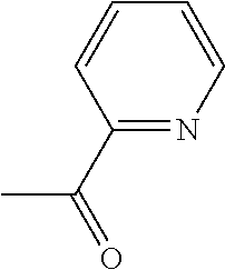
C1(C(=O)C)=NC=CC=C1
